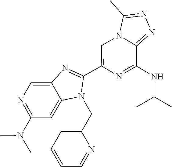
N1=C(N(C)C)C=C2C(=C1)N=C(C1=CN3C(=NN=C3C)C(NC(C)C)=N1)N2CC1=CC=CC=N1
